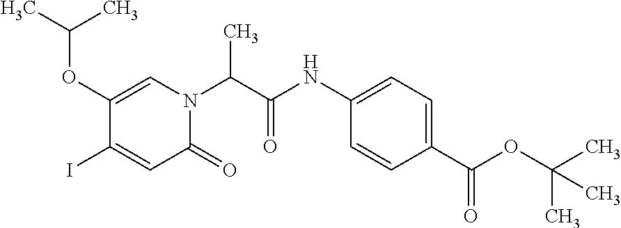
N(C1=CC=C(C(OC(C)(C)C)=O)C=C1)C(C(C)N1C=C(OC(C)C)C(I)=CC1=O)=O
